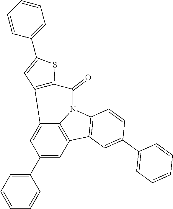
C12=CC(C3=CC=CC=C3)=CC3=C1N(C1=C3C=C(C3=CC=CC=C3)C=C1)C(=O)C1=C2C=C(C2=CC=CC=C2)S1
